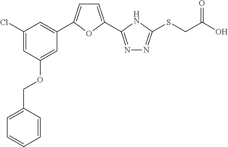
C1=CC(COC2=CC(C3=CC=C(C4=NN=C(SCC(O)=O)N4)O3)=CC(Cl)=C2)=CC=C1
